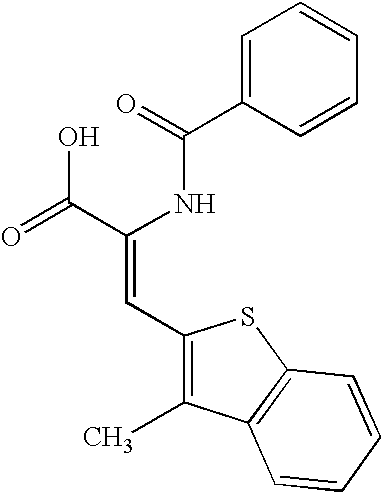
C1=C(C(=O)NC(C(=O)O)=CC2=C(C)C3=C(S2)C=CC=C3)C=CC=C1
